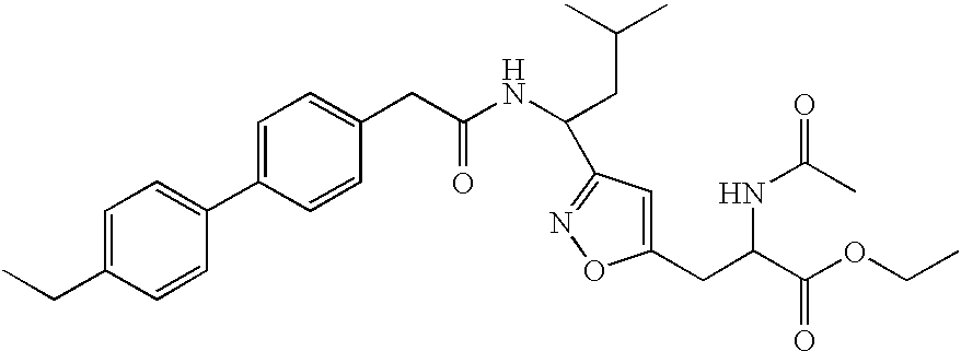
N(C(CC1=CC=C(C2=CC=C(CC)C=C2)C=C1)=O)C(CC(C)C)C1=NOC(CC(C(OCC)=O)NC(=O)C)=C1
